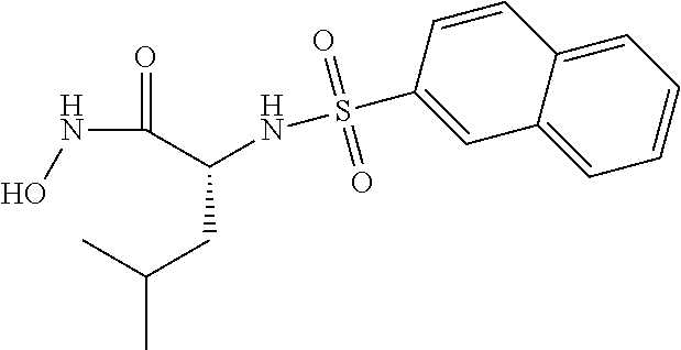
C1=CC=C2C(=C1)C=C(S(NC(C(NO)=O)CC(C)C)(=O)=O)C=C2
